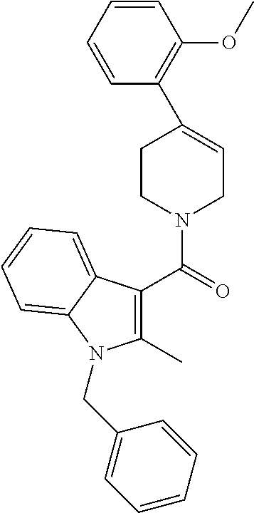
C1CN(C(=O)C2=C(C)N(CC3=CC=CC=C3)C3=CC=CC=C23)CC=C1C1=C(OC)C=CC=C1
